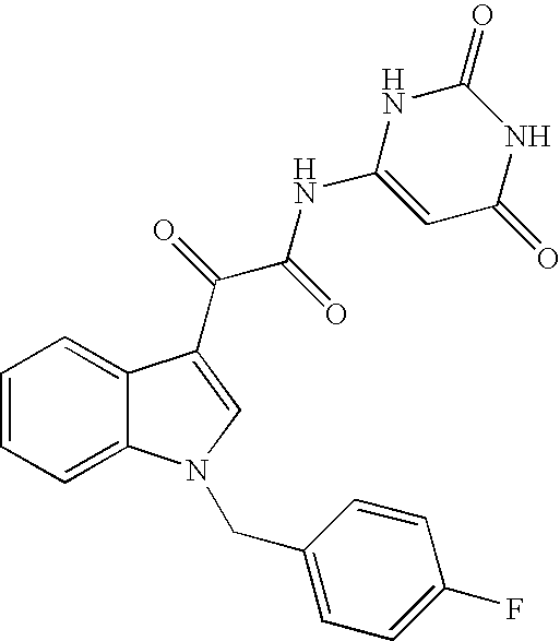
C1=C2C(=CC=C1)C(C(C(NC1=CC(=O)NC(=O)N1)=O)=O)=CN2CC1=CC=C(F)C=C1
